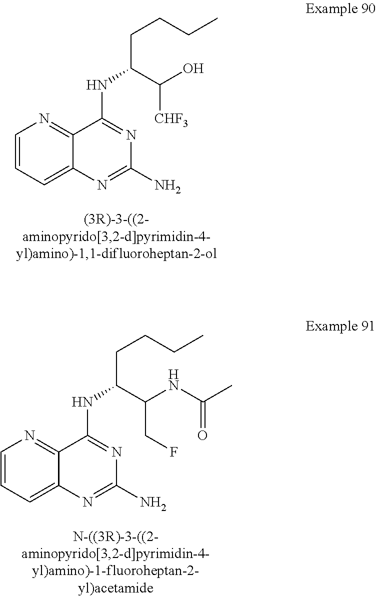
C12=CC=CN=C1C(NC(CCCC)C(O)[CHF3])=NC(N)=N2.C12=CC=CN=C1C(NC(CCCC)C(NC(C)=O)CF)=NC(N)=N2
